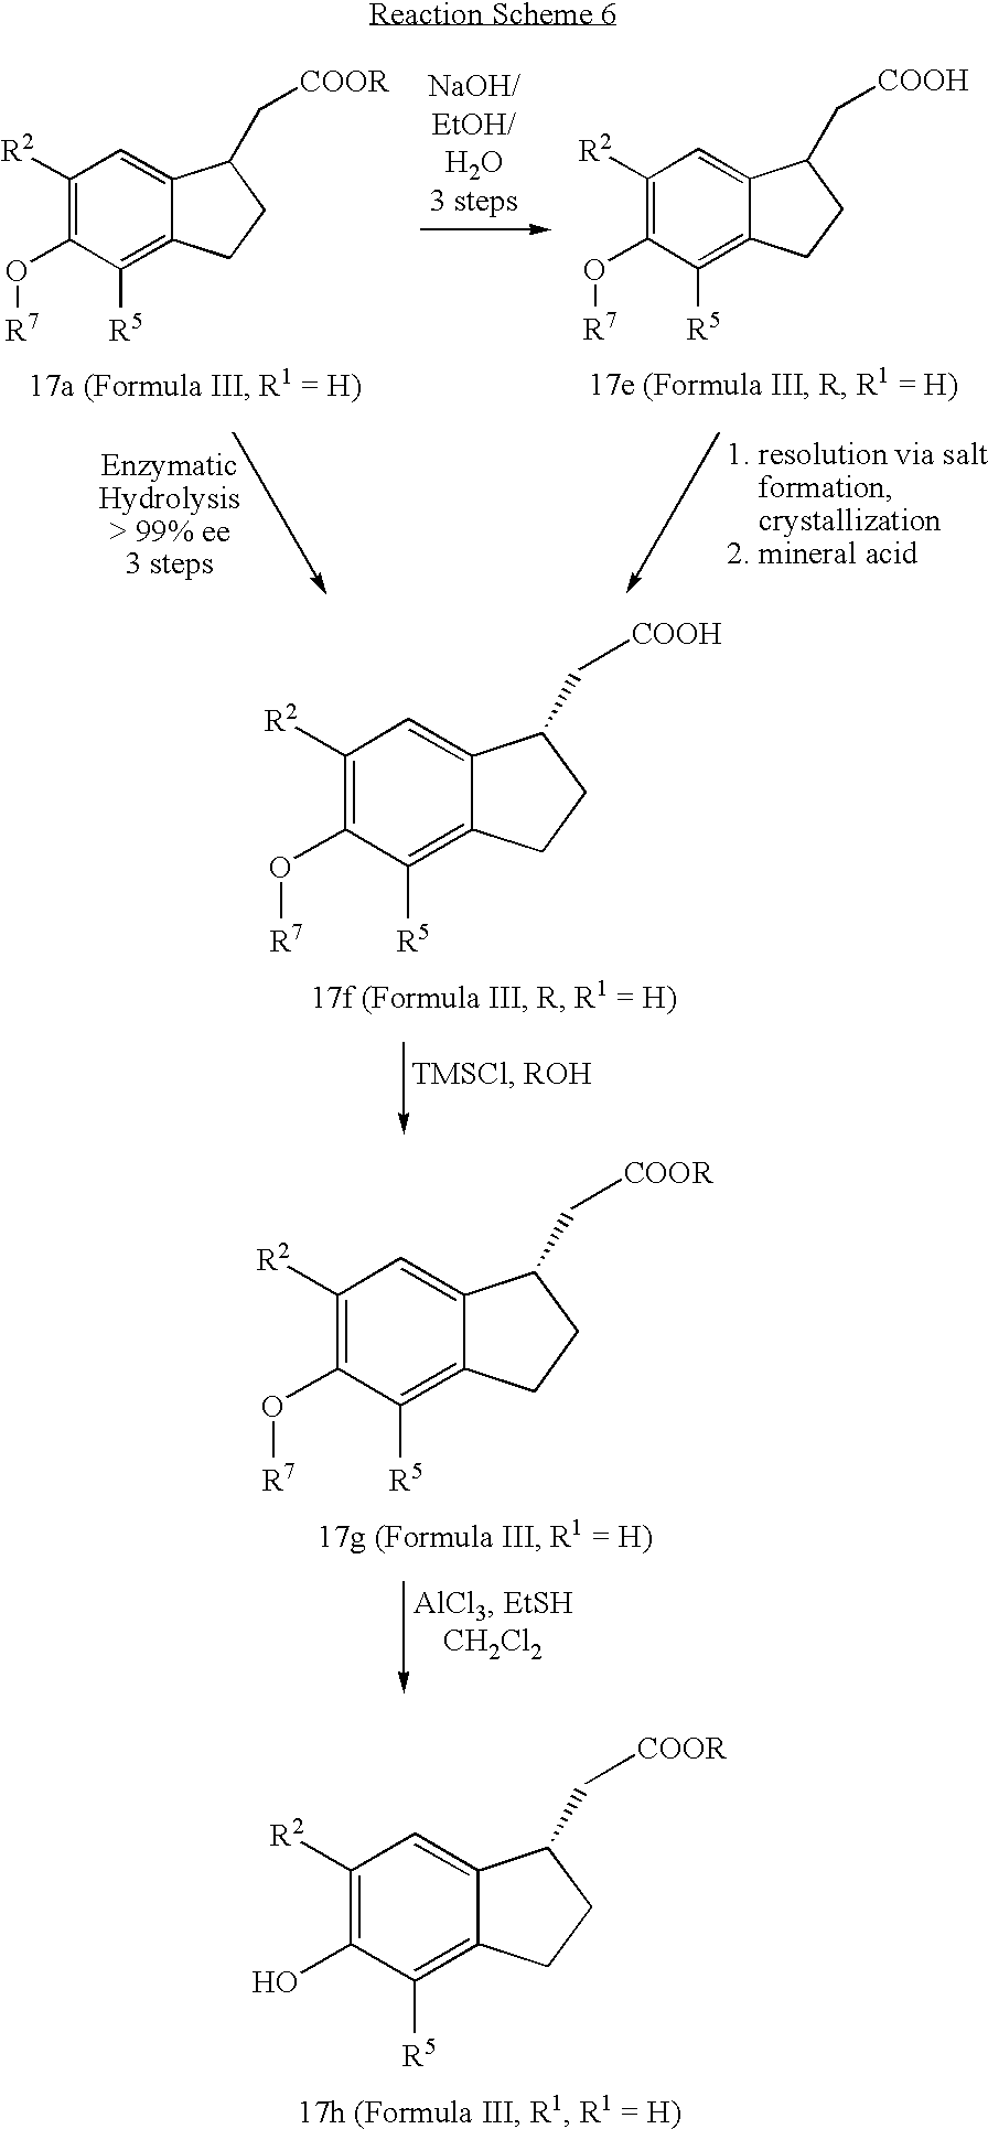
C1([R2])=C(O[R7])C([R5])=C2C(=C1)C(C[COOR])CC2.C1([R2])=C(O[R7])C([R5])=C2C(=C1)C(C[COOH])CC2.C1([R2])=C(O[R7])C([R5])=C2C(=C1)C(C[COOH])CC2.C1([R2])=C(O[R7])C([R5])=C2C(=C1)C(C[COOR])CC2.C1([R2])=C(O)C([R5])=C2C(=C1)C(C[COOR])CC2
